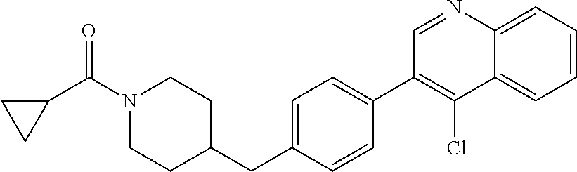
N1(C(C2CC2)=O)CCC(CC2=CC=C(C3=C(Cl)C4=CC=CC=C4N=C3)C=C2)CC1
